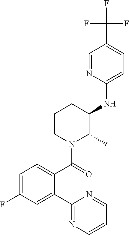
C1=C(F)C=C(C2=NC=CC=N2)C(C(=O)N2C(C)C(NC3=CC=C(C(F)(F)F)C=N3)CCC2)=C1
